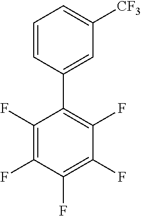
C1(F)=C(F)C(F)=C(F)C(F)=C1C1=CC([CF3])=CC=C1
